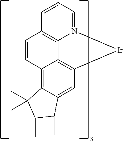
C12=C3C=C4C(=C1C=CC1=C2N(=CC=C1)[Ir]3)C(C)(C)C(C)(C)C4(C)C
